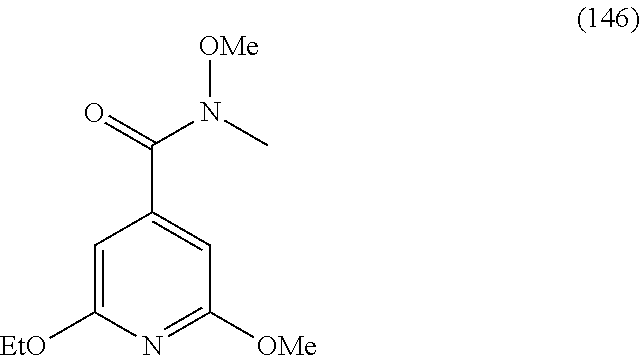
C1=C([EtO])N=C([OMe])C=C1C(=O)N(C)[OMe]
